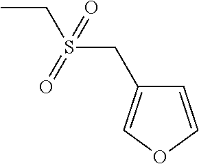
CCS(CC1=COC=C1)(=O)=O
